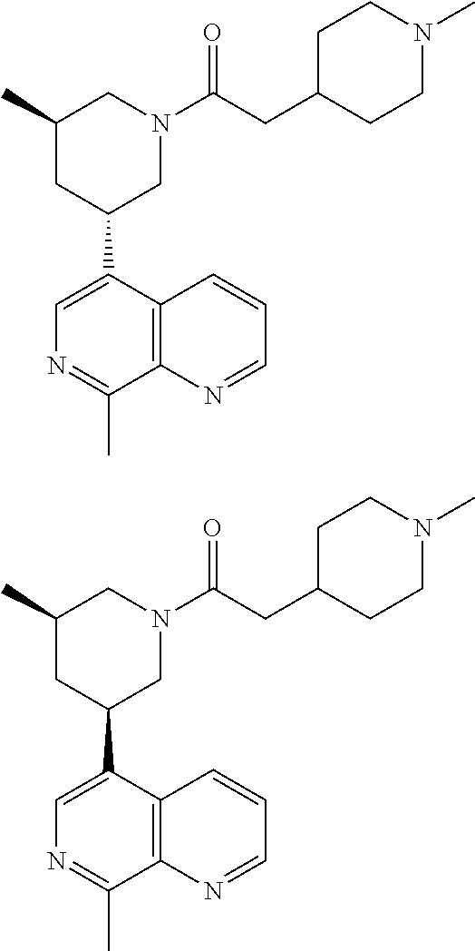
C1(C)=NC=C(C2CC(C)CN(C(CC3CCN(C)CC3)=O)C2)C2=C1N=CC=C2.C1(C)=NC=C(C2CC(C)CN(C(CC3CCN(C)CC3)=O)C2)C2=C1N=CC=C2
